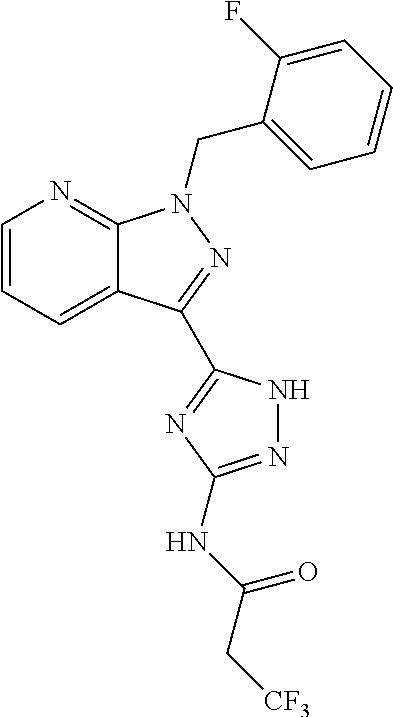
C1=CC=C2C(=N1)N(CC1=CC=CC=C1F)N=C2C1=NC(NC(C[CF3])=O)=NN1
